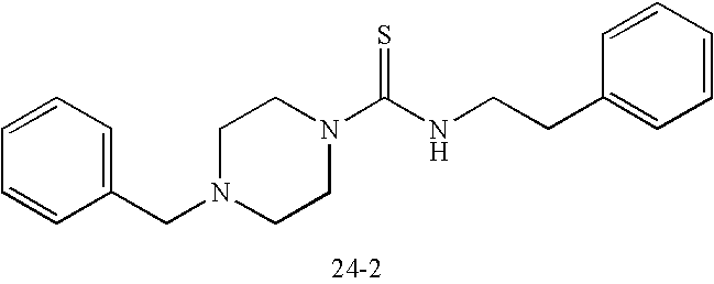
C1=CC(CN2CCN(C(NCCC3=CC=CC=C3)=S)CC2)=CC=C1
